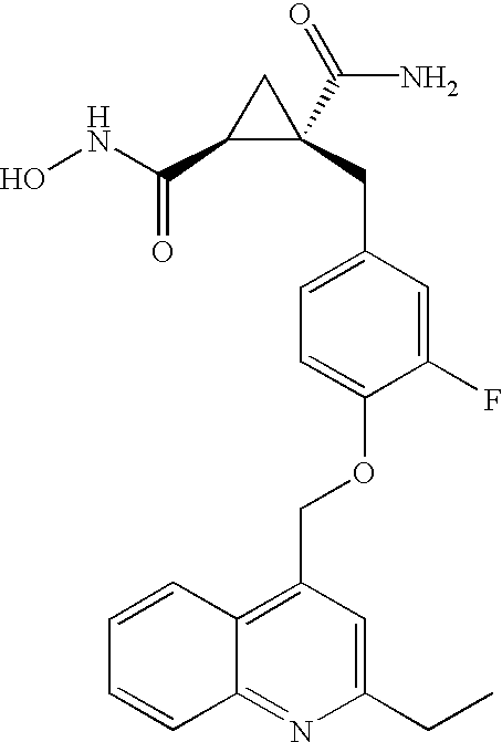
C1(C(NO)=O)C(CC2=CC=C(OCC3=C4C(=NC(CC)=C3)C=CC=C4)C(F)=C2)(C(N)=O)C1
